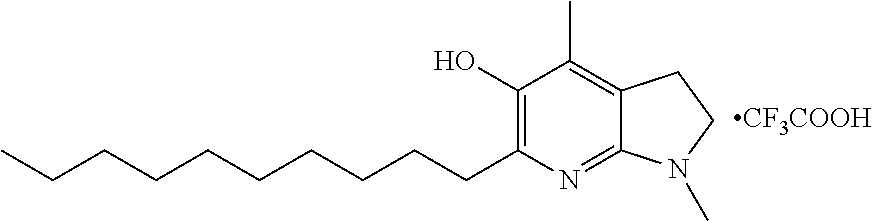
C12=NC(CCCCCCCCCC)=C(O)C(C)=C1CCN2C.[CF3COOH]
